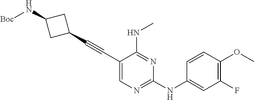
C1(C#CC2=CN=C(NC3=CC(F)=C(OC)C=C3)N=C2NC)CC(N[Boc])C1
